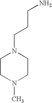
C1CN(C)CCN1CCCN
